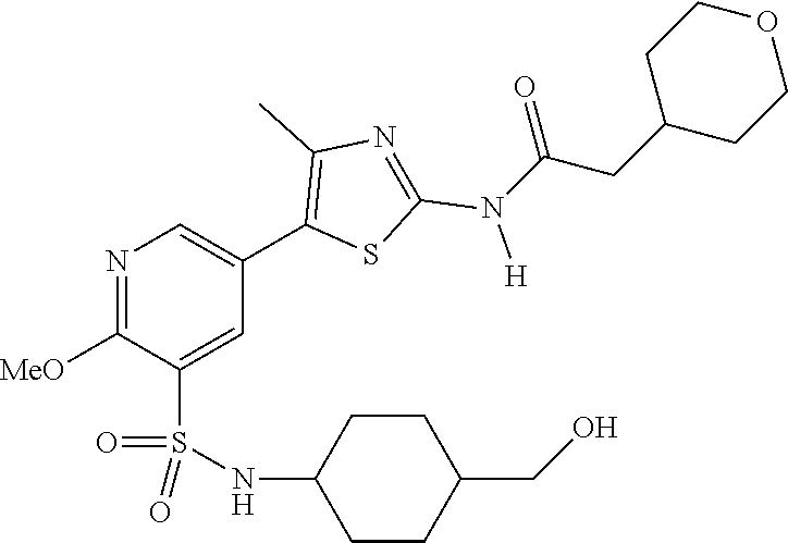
N1=C([MeO])C(S(NC2CCC(CO)CC2)(=O)=O)=CC(C2=C(C)N=C(N([H])C(CC3CCOCC3)=O)S2)=C1
